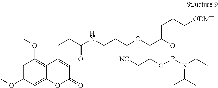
C1=C(OC)C=C2C(=C1OC)C(CCC(NCCCOCC(OP(N(C(C)C)C(C)C)OCC[NC])CCC[ODMT])=O)=CC(=O)O2
